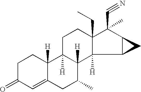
C1C2([H])C([H])(C3([H])C(CC)(C1)C(C#N)(C)C1C3C1)C(C)CC1=CC(=O)CCC21[H]
